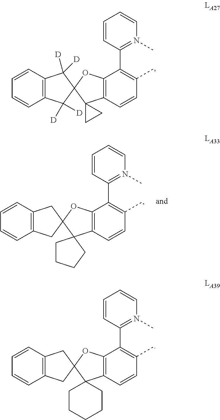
C1=CC2=C(C=C1)C([D])([D])C1(C2([D])[D])OC2=C(C=CC(C)=C2C2=N(C)C=CC=C2)C12CC2.C1=CC2=C(C=C1)CC1(C2)OC2=C(C=CC(C)=C2C2=N(C)C=CC=C2)C12CCCCC2.C1=CC2=C(C=C1)CC1(C2)OC2=C(C=CC(C)=C2C2=N(C)C=CC=C2)C12CCCC2
